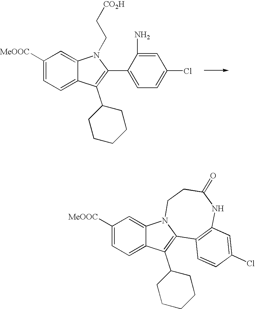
C1([MeOOC])=CC=C2C(=C1)N1C(=C2C2CCCCC2)C2=C(NC(=O)CC1)C=C(Cl)C=C2.C1([MeOOC])=CC=C2C(=C1)N(CC[CO2H])C(C1=CC=C(Cl)C=C1N)=C2C1CCCCC1
